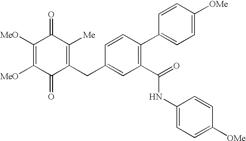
C1(=O)C(CC2=CC(C(NC3=CC=C([OMe])C=C3)=O)=C(C3=CC=C([OMe])C=C3)C=C2)=C([Me])C(=O)C([MeO])=C1[MeO]
